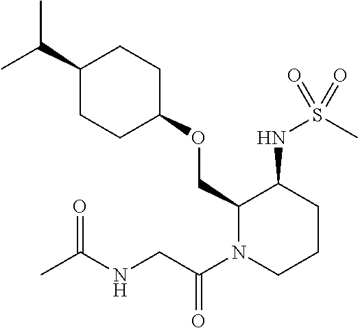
C(C1CCC(OCC2N(C(CNC(C)=O)=O)CCCC2NS(C)(=O)=O)CC1)(C)C
